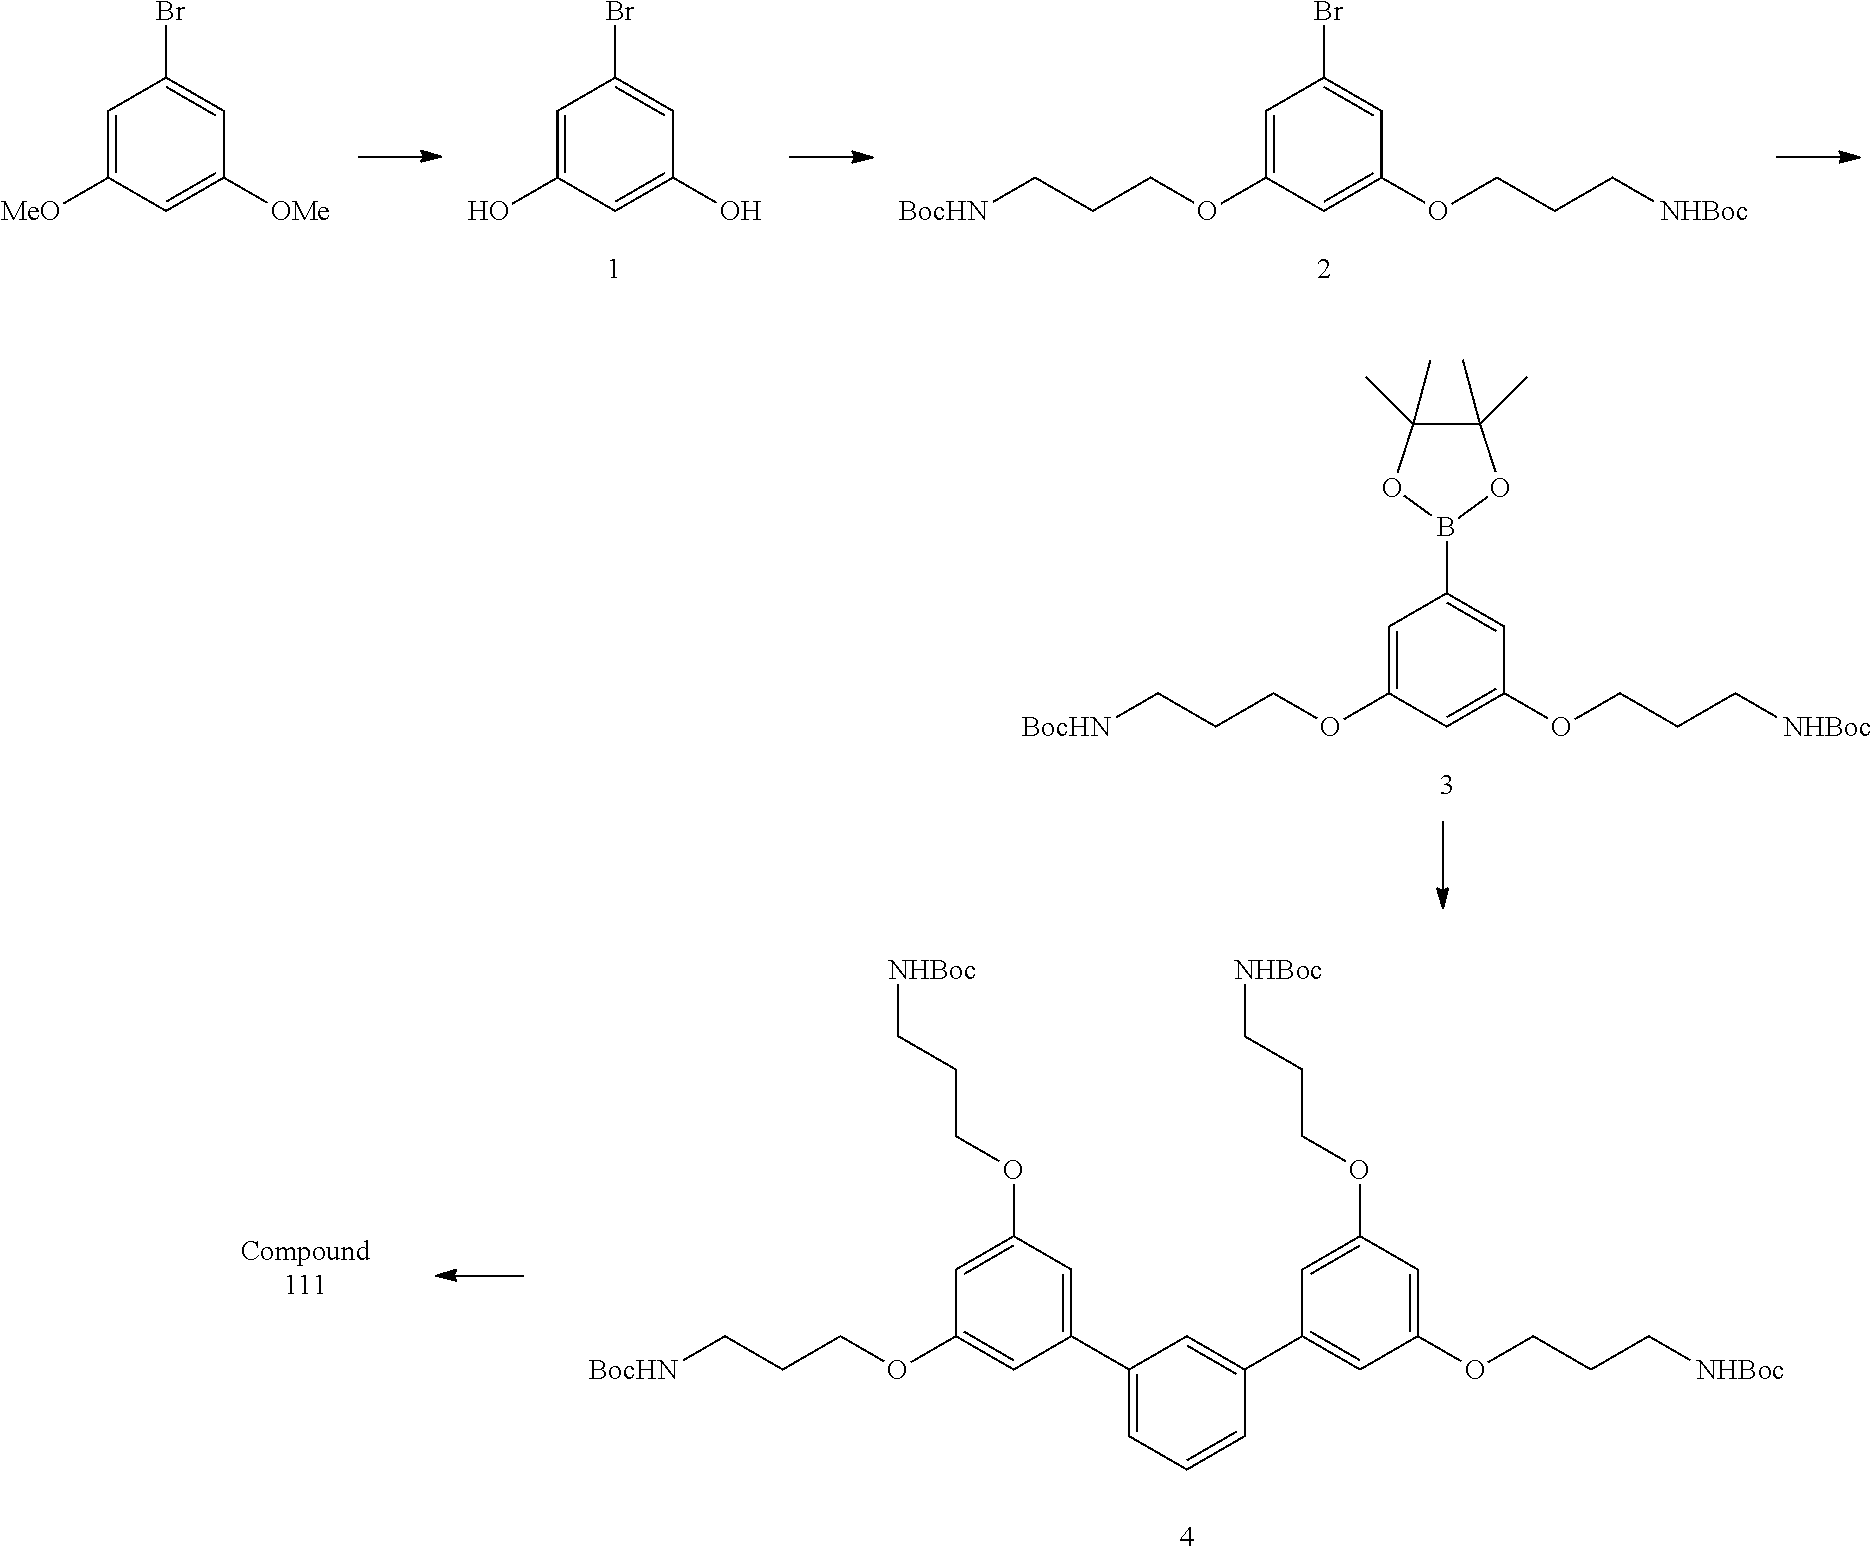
C1=C(OCCC[BocHN])C=C(OCCC[NHBoc])C=C1B1OC(C)(C)C(C)(C)O1.C1=C(OCCC[BocHN])C=C(OCCC[NHBoc])C=C1Br.C1=C(O)C=C(O)C=C1Br.C1=C([MeO])C=C([OMe])C=C1Br.C1(C2=CC(OCCC[NHBoc])=CC(OCCC[NHBoc])=C2)=CC(C2=CC(OCCC[NHBoc])=CC(OCCC[BocHN])=C2)=CC=C1
